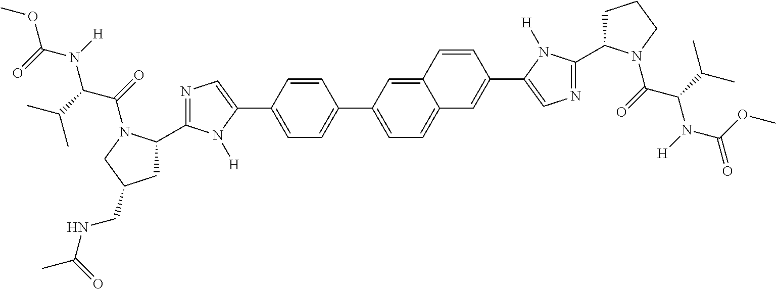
COC(N([H])C(C(C)C)C(=O)N1C(C2=NC=C(C3=CC=C(C4=CC=C5C(=C4)C=CC(C4=CN=C(C6CCCN6C(=O)C(C(C)C)N([H])C(OC)=O)N4[H])=C5)C=C3)N2[H])CC(CNC(C)=O)C1)=O
